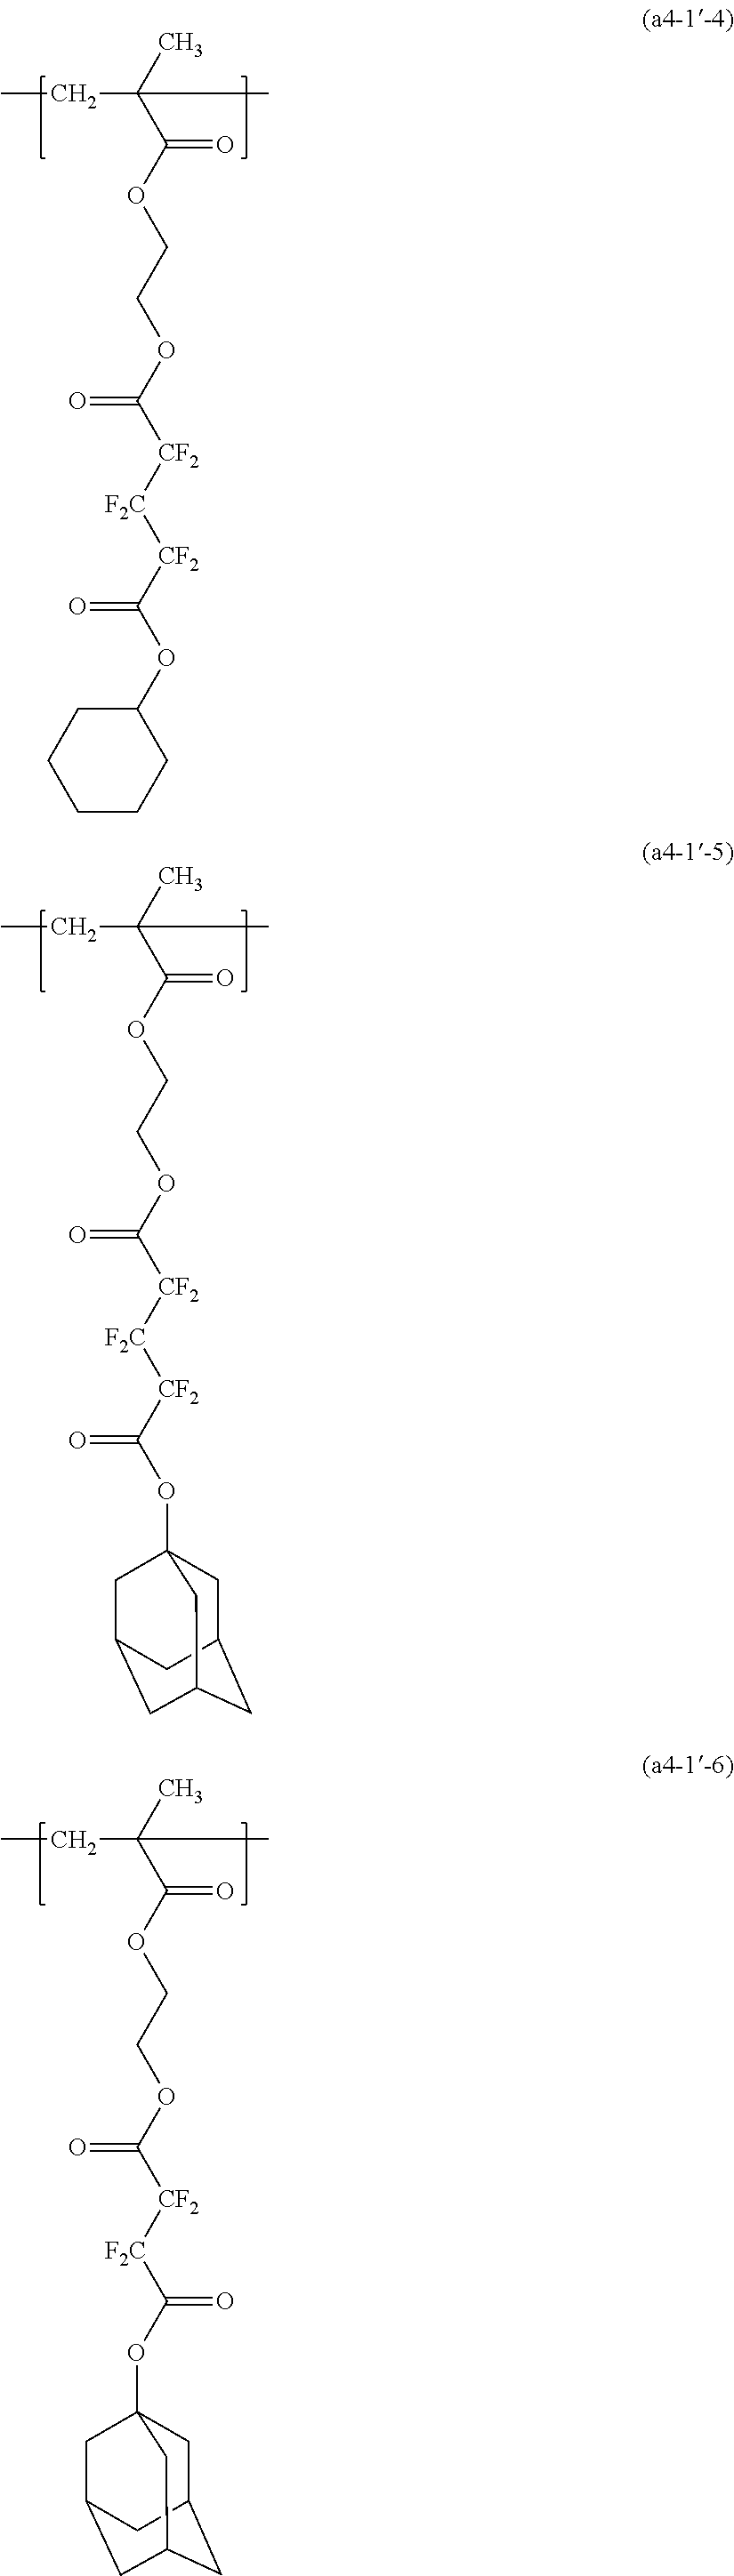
CCC(C)(C(OCCOC([CF2][F2C][CF2]C(OC1CCCCC1)=O)=O)=O)C.CCC(C)(C(OCCOC([CF2][F2C][CF2]C(OC12CC3CC(CC(C1)C3)C2)=O)=O)=O)C.CCC(C)(C(OCCOC([CF2][F2C]C(OC12CC3CC(CC(C1)C3)C2)=O)=O)=O)C
